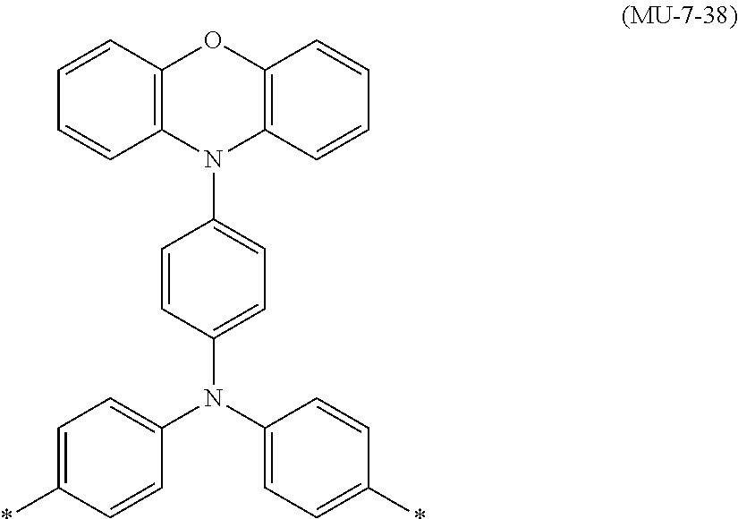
C1=CC(N(C2=CC=C(*)C=C2)C2=CC=C(*)C=C2)=CC=C1N1C2=C(C=CC=C2)OC2=C1C=CC=C2
